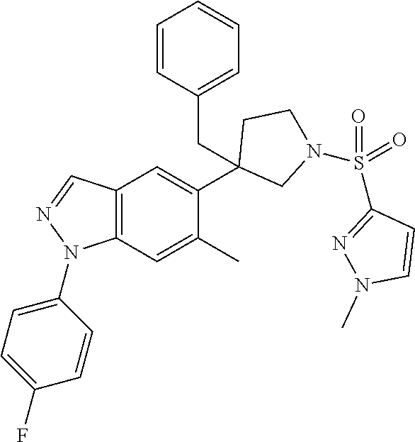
C12=C(C=C(C)C(C3(CC4=CC=CC=C4)CN(S(C4=NN(C)C=C4)(=O)=O)CC3)=C1)N(C1=CC=C(F)C=C1)N=C2
